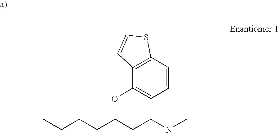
C(CC(CCNC)OC1=CC=CC2=C1C=CS2)CC
